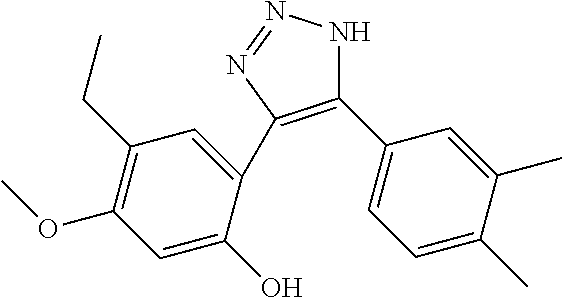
C1(C2=CC=C(C)C(C)=C2)=C(C2=CC(CC)=C(OC)C=C2O)N=NN1
